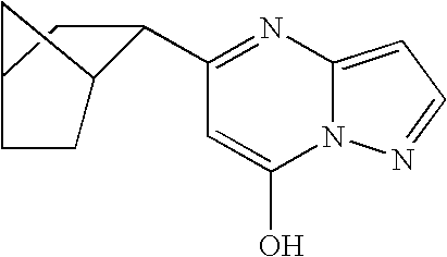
C1(C2C3CCC(C2)C3)=NC2=CC=NN2C(O)=C1
